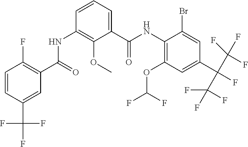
C1(OC(F)F)=C(NC(C2=CC=CC(NC(C3=C(F)C=CC(C(F)(F)F)=C3)=O)=C2OC)=O)C(Br)=CC(C(F)(C(F)(F)F)C(F)(F)F)=C1
